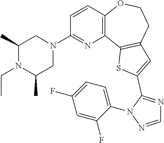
C1=CC2=C(N=C1N1CC(C)N(CC)C(C)C1)C1=C(CCO2)C=C(C2=NC=NN2C2=CC=C(F)C=C2F)S1
